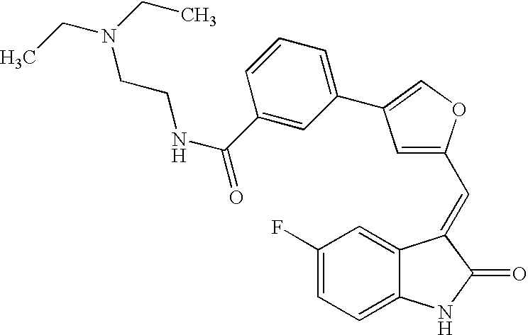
C1(F)=CC=C2C(=C1)C(=CC1=CC(C3=CC=CC(C(=O)NCCN(CC)CC)=C3)=CO1)C(=O)N2
